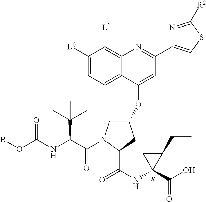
C1([L0])=CC=C2C(=C1[L1])N=C(C1=CSC([R2])=N1)C=C2OC1CN(C(=O)C(C(C)(C)C)NC(=O)OB)C(C(=O)NC2(C(=O)O)CC2C=C)C1.[R]
